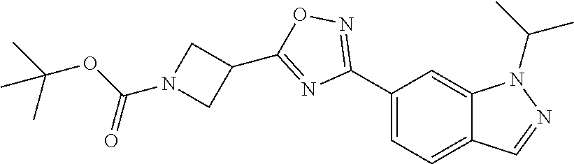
C1(C2=NOC(C3CN(C(=O)OC(C)(C)C)C3)=N2)=CC=C2C(=C1)N(C(C)C)N=C2
